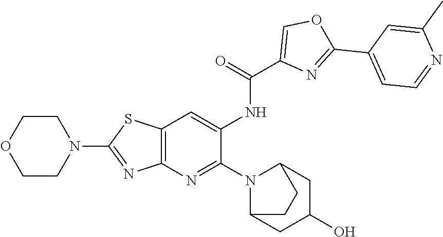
C1C2N(C3=NC4=C(SC(N5CCOCC5)=N4)C=C3NC(C3=COC(C4=CC=NC(C)=C4)=N3)=O)C(CC1O)CC2
